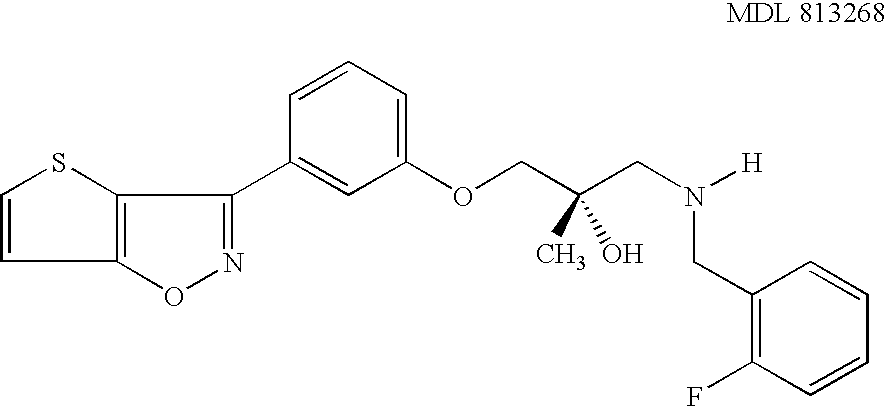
C1=CSC2=C1ON=C2C1=CC(OCC(CN([H])CC2=C(F)C=CC=C2)(C)O)=CC=C1
